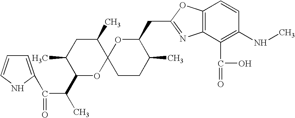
C1=C(C(C(C2OC3(C(C)CC2C)CCC(C)C(CC2=NC4=C(O2)C=CC(NC)=C4C(=O)O)O3)C)=O)NC=C1
